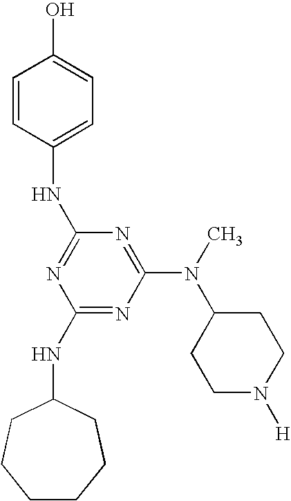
C1=CC(NC2=NC(NC3CCCCCC3)=NC(N(C)C3CCN([H])CC3)=N2)=CC=C1O
